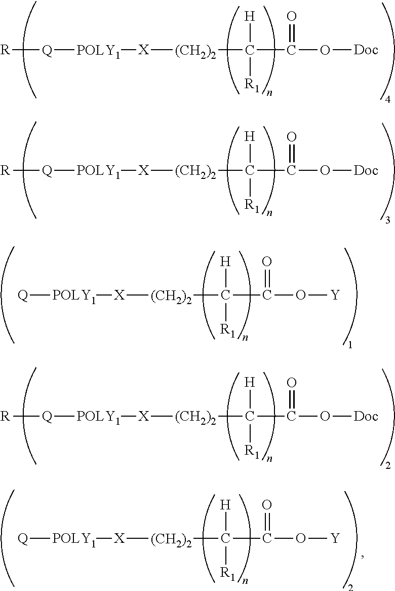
[POLY1]([X][(CH2)2]C(C(O[Doc])=O)([H])[R1])[Q][R].[POLY1]([X][(CH2)2]C(C(O[Doc])=O)([H])[R1])[Q][R].[POLY1]([X][(CH2)2]C(C(O[Y])=O)([H])[R1])[Q].[POLY1]([X][(CH2)2]C(C(O[Doc])=O)([H])[R1])[Q][R].[POLY1]([X][(CH2)2]C(C(O[Y])=O)([H])[R1])[Q]
